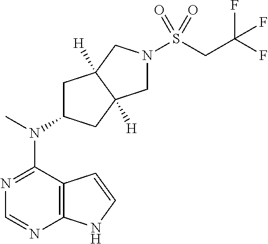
C12=C(N=CN=C1N(C)C1CC3([H])C([H])(C1)CN(S(=O)(=O)CC(F)(F)F)C3)NC=C2
